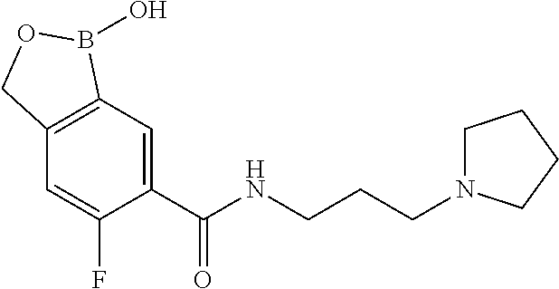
C1=C(C(NCCCN2CCCC2)=O)C(F)=CC2=C1B(O)OC2
